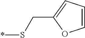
S(*)CC1=CC=CO1
